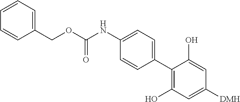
C(C1=CC=CC=C1)OC(NC1=CC=C(C2=C(O)C=C([DMH])C=C2O)C=C1)=O
